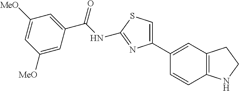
C(NC1=NC(C2=CC3=C(C=C2)NCC3)=CS1)(=O)C1=CC([MeO])=CC([MeO])=C1
